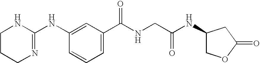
C1CCN=C(NC2=CC(C(NCC(NC3COC(=O)C3)=O)=O)=CC=C2)N1
